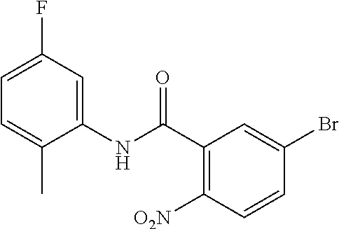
C1(F)=CC=C(C)C(NC(C2=C([O2N])C=CC(Br)=C2)=O)=C1
